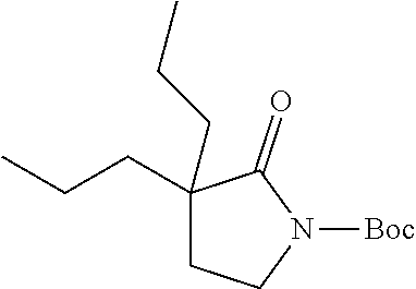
C1(CCC)(CCC)CCN([Boc])C1=O
